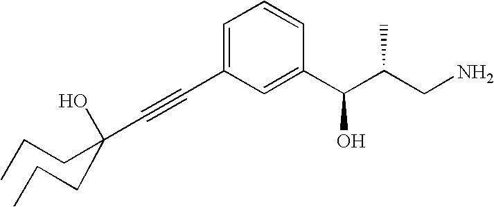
C1=C(C#CC(CCC)(O)CCC)C=C(C(C(CN)C)O)C=C1
